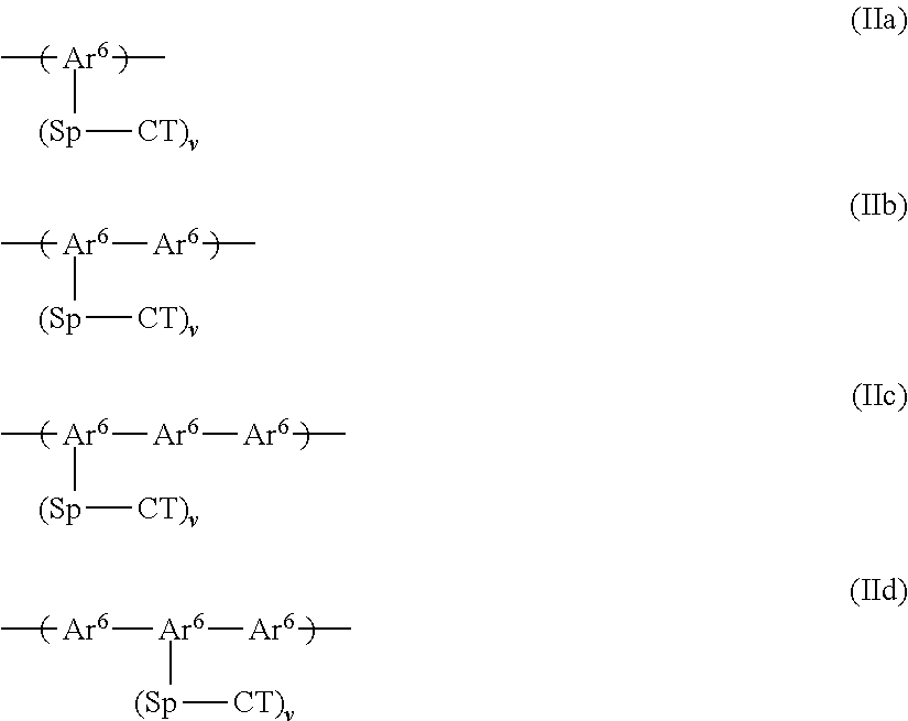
C[Ar6]([Ar6]C)[(Sp][CT)v].C[Ar6]([Ar6][Ar6]C)[(Sp][CT)v].[Ar6]([Ar6]([Ar6]C)[(Sp][CT)v])C.C[Ar6](C)[(Sp][CT)v]
